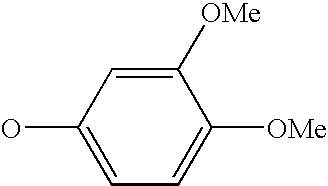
OC1=CC=C([OMe])C([OMe])=C1
